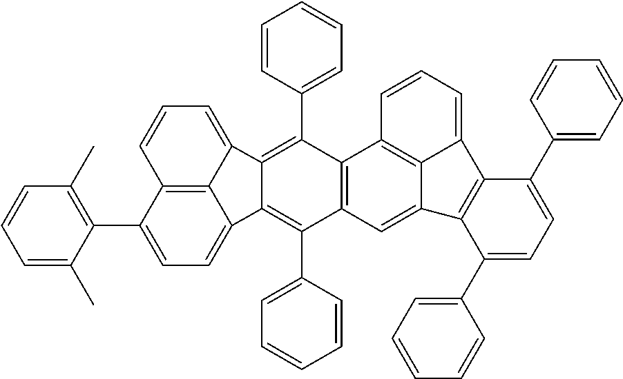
C12=C3C(C4=C(C)C=CC=C4C)=CC=C1C1=C(C4=CC=CC=C4)C4=C(C(C5=CC=CC=C5)=C1C2=CC=C3)C1=C2C(=C4)C3=C(C2=CC=C1)C(C1=CC=CC=C1)=CC=C3C1=CC=CC=C1
